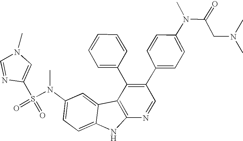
N(C1=CC=C2C(=C1)C1=C(N2)N=CC(C2=CC=C(N(C(CN(C)C)=O)C)C=C2)=C1C1=CC=CC=C1)(S(C1=CN(C)C=N1)(=O)=O)C
